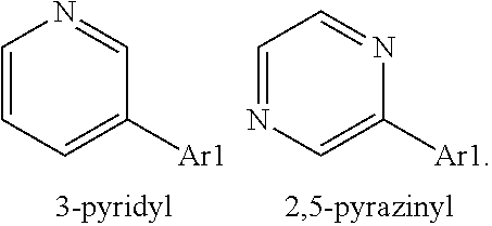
C1=NC=C([Ar1])N=C1.C1=CC=C([Ar1])C=N1
